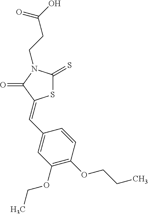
S1C(=S)N(CCC(O)=O)C(=O)C1=CC1=CC(OCC)=C(OCCC)C=C1
